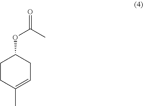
C1(OC(=O)C)CCC(C)=CC1
